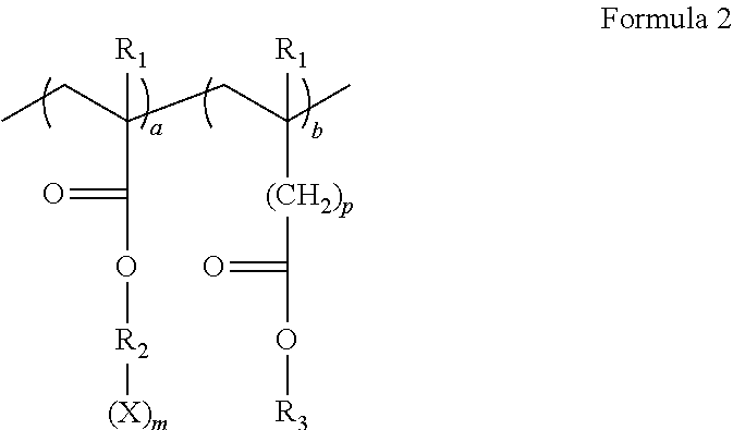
CCC(CC(C)([R1])[(CH2)p]C(O[R3])=O)([R1])C(O[R2][(X)m])=O
